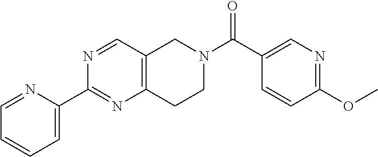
C1=NC(C2=NC3=C(C=N2)CN(C(C2=CN=C(OC)C=C2)=O)CC3)=CC=C1
